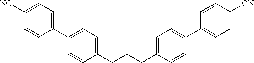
C1(C2=CC=C(CCCC3=CC=C(C4=CC=C([CN])C=C4)C=C3)C=C2)=CC=C([NC])C=C1
